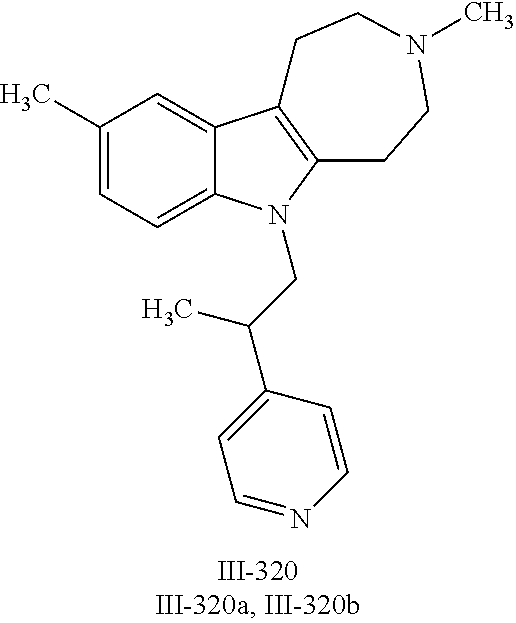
C12=CC(C)=CC=C1N(CC(C1=CC=NC=C1)C)C1=C2CCN(C)CC1
